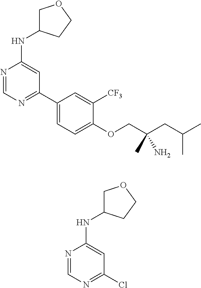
N1=CN=C(C2=CC=C(OCC(CC(C)C)(C)N)C([CF3])=C2)C=C1NC1COCC1.N1=CN=C(Cl)C=C1NC1COCC1
